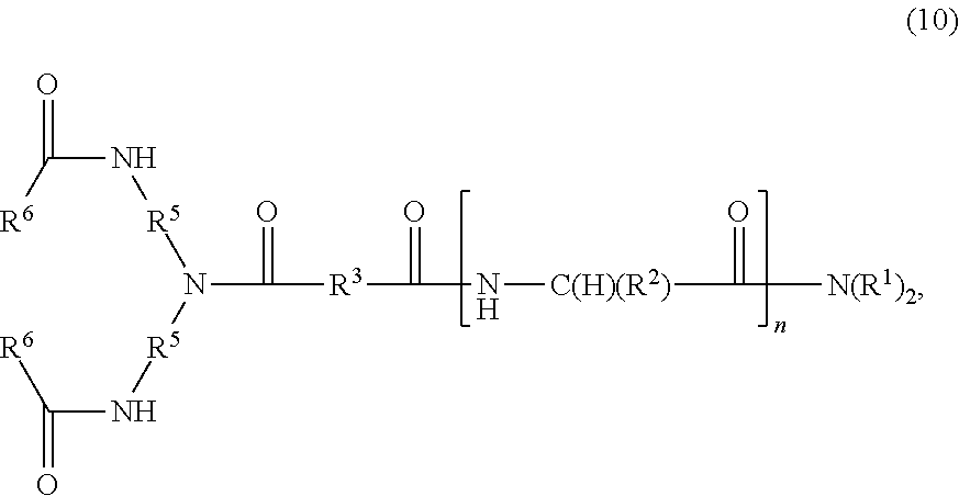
[R6]C(N[R5]N(C([R3]C(=O)N[C(H)(R2)]C(=O)[N(R1)2])=O)[R5]NC([R6])=O)=O
